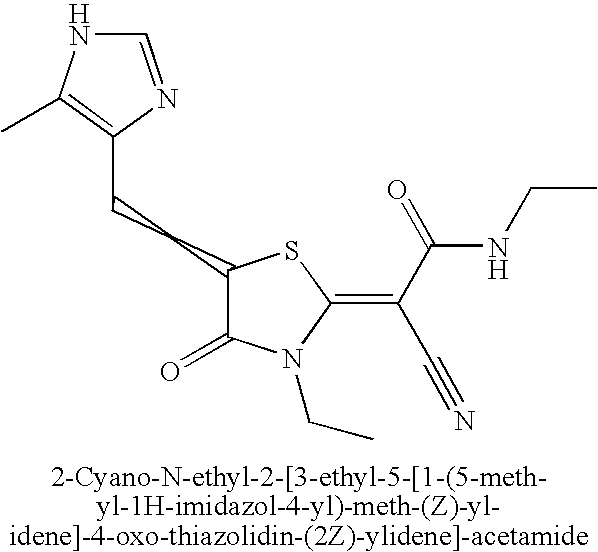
C(CC1C(=O)N(CC)C(=C(C#N)C(NCC)=O)S1)C1=C(C)NC=N1
